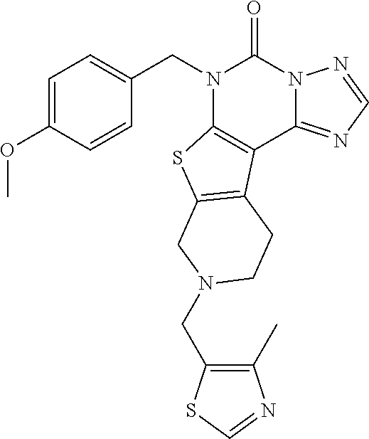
C1(C)=C(CN2CC3=C(C4=C(N(CC5=CC=C(OC)C=C5)C(=O)N5C4=NC=N5)S3)CC2)SC=N1
